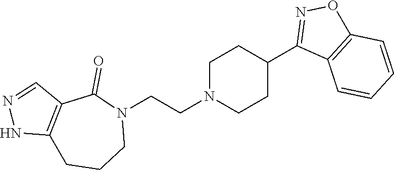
N1(CCN2CCC(C3=NOC4=C3C=CC=C4)CC2)C(=O)C2=C(CCC1)NN=C2
